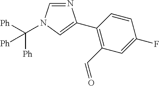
C1=CC(C2=CN(C([Ph])([Ph])[Ph])C=N2)=C(C=O)C=C1F
